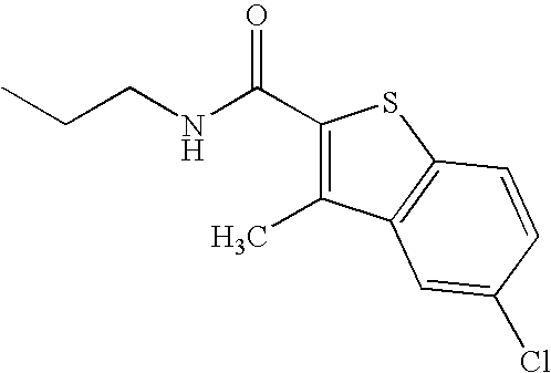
C(CNC(C1=C(C)C2=C(S1)C=CC(Cl)=C2)=O)C
